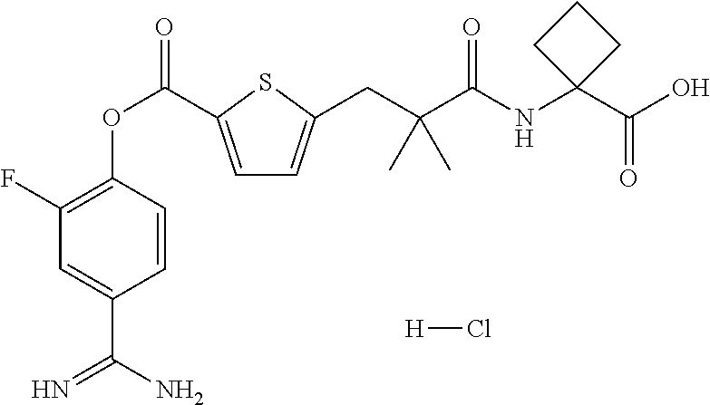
C1(F)=C(OC(=O)C2=CC=C(CC(C(=O)NC3(C(O)=O)CCC3)(C)C)S2)C=CC(C(N)=N)=C1.[H]Cl
